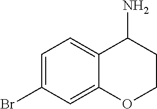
C1=C(Br)C=C2C(=C1)C(N)CCO2
